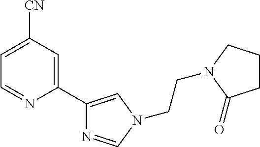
N1(CCN2CCCC2=O)C=C(C2=CC([CN])=CC=N2)N=C1
